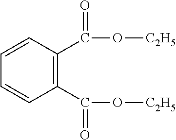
C1(C(O[C2H5])=O)=C(C(O[C2H5])=O)C=CC=C1
